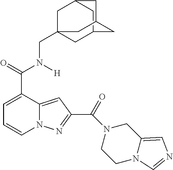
C1=C(C(=O)N([H])CC23CC4CC(C2)CC(C4)C3)C2=CC(C(=O)N3CCN4C(=CN=C4)C3)=NN2C=C1
